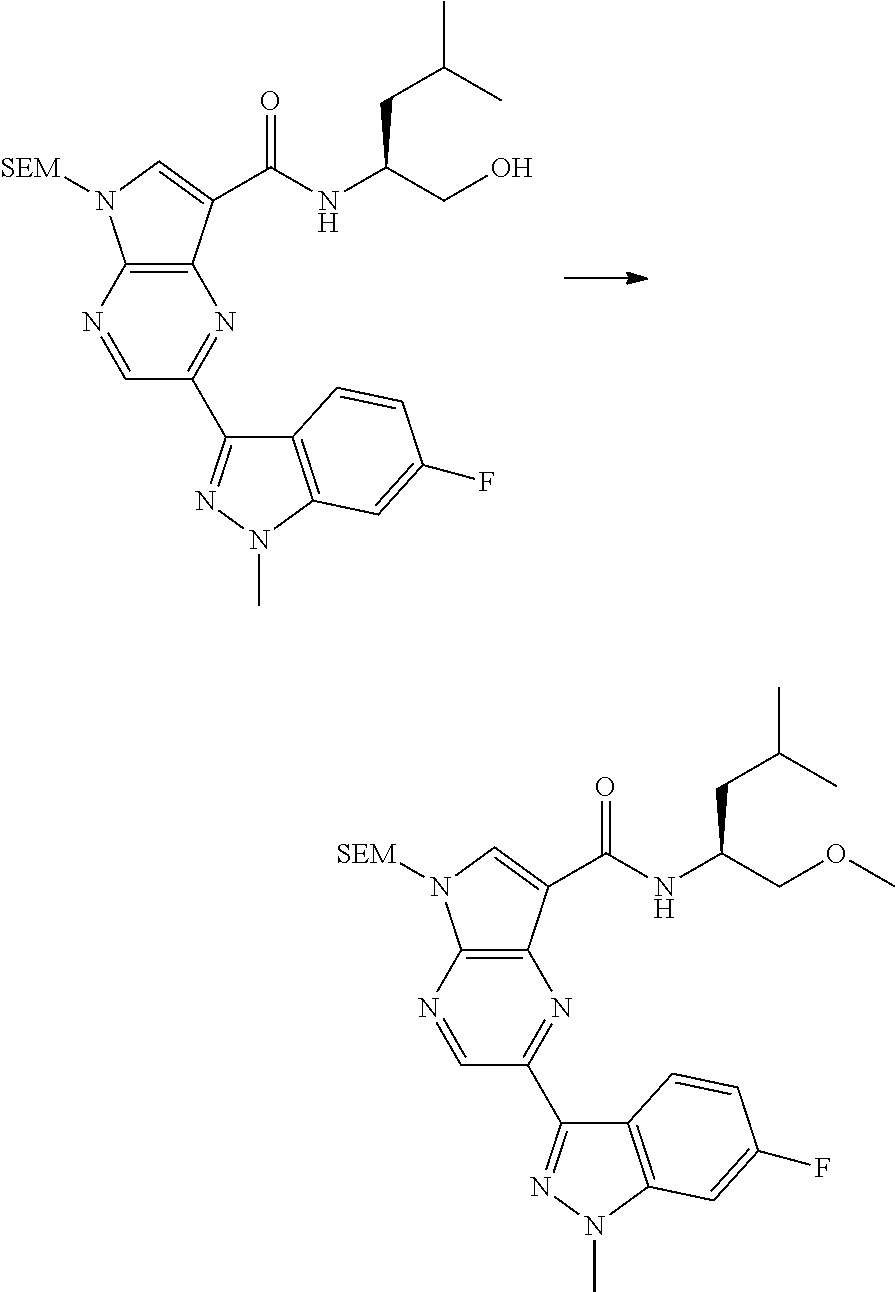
C12=C(N=CC(C3=NN(C)C4=C3C=CC(F)=C4)=N1)N([SEM])C=C2C(NC(CO)CC(C)C)=O.C12=C(N=CC(C3=NN(C)C4=C3C=CC(F)=C4)=N1)N([SEM])C=C2C(NC(COC)CC(C)C)=O
